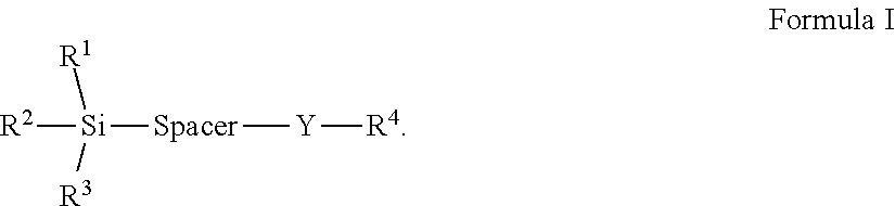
[R2][Si]([R1])([R3])[Spacer][Y][R4]
